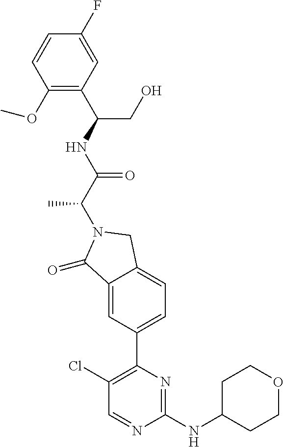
C1(=O)C2=CC(C3=C(Cl)C=NC(NC4CCOCC4)=N3)=CC=C2CN1C(C(NC(C1=C(OC)C=CC(F)=C1)CO)=O)C
